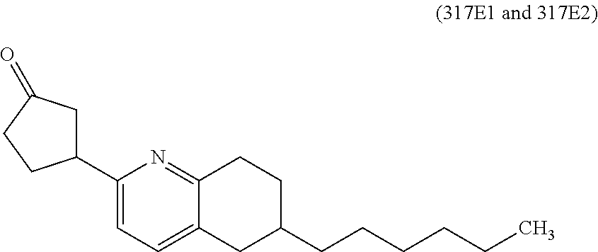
C1(C2=CC=C3C(=N2)CCC(CCCCCC)C3)CC(=O)CC1
